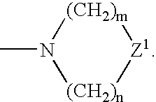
CN1[(CH2)m][Z1][(CH2)n]1
